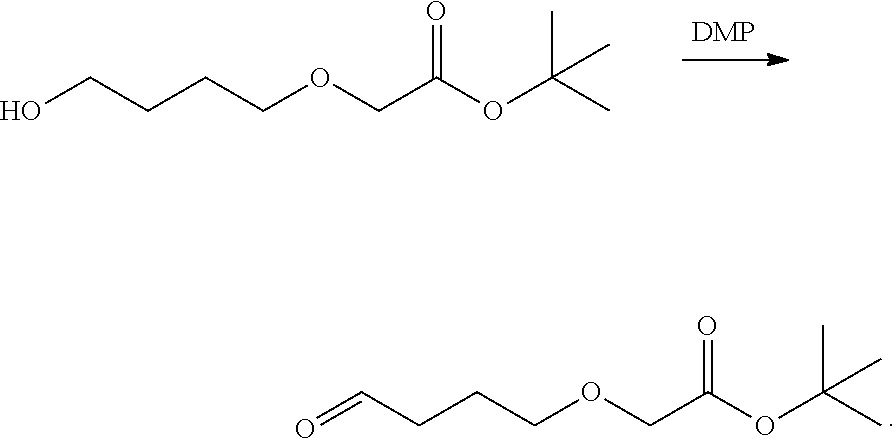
OCCCCOCC(OC(C)(C)C)=O.O=CCCCOCC(OC(C)(C)C)=O
